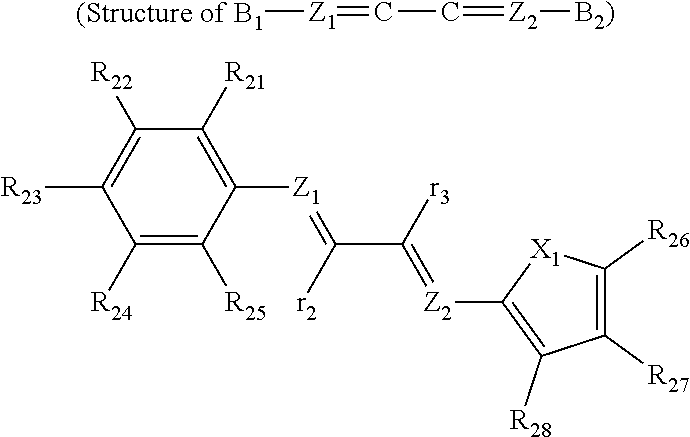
[(Structure of B1][Z1]=CC=[Z2][B2)].C1([R24])=C([R25])C([Z1]=C(C([r3])=[Z2]C2=C([R28])C([R27])=C([R26])[X1]2)[r2])=C([R21])C([R22])=C1[R23]
